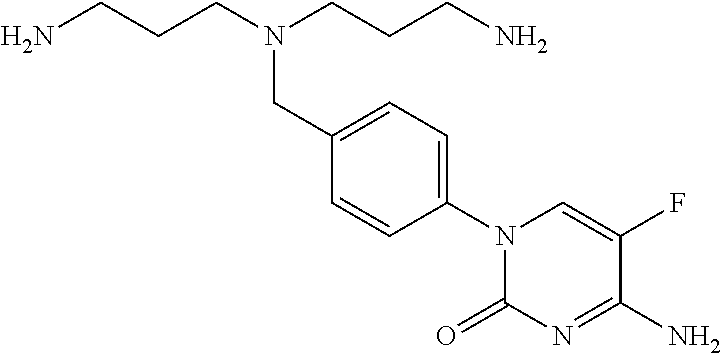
N1(C2=CC=C(CN(CCCN)CCCN)C=C2)C(=O)N=C(N)C(F)=C1
